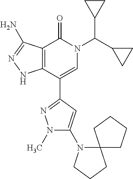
C12=C(C(C3=NN(C)C(N4CCCC45CCCC5)=C3)=CN(C(C3CC3)C3CC3)C1=O)NN=C2N
